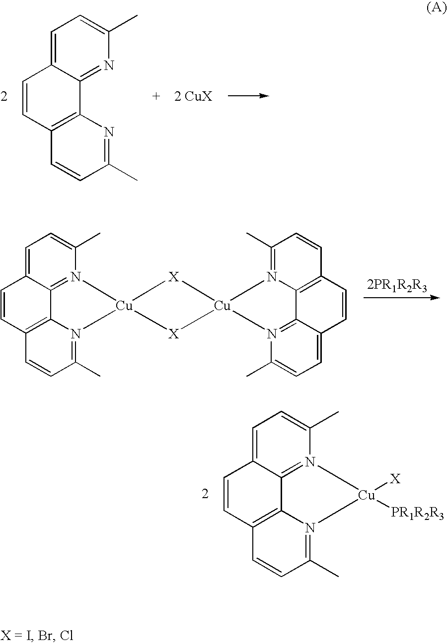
C1=C2C(=NC(C)=C1)C1=C(C=C2)C=CC(C)=N1.C1=C2C3=N(C(C)=C1)[Cu]1(N4=C(C)C=CC(=C34)C=C2)[X][Cu]2(N3=C(C)C=CC4=C3C3=N2C(C)=CC=C3C=C4)[X]1.C1=C2C3=N(C(C)=C1)[Cu]([X])([PR1R2R3])N1=C(C)C=CC(=C31)C=C2
